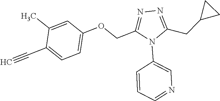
C1=C(C)C(C#C)=CC=C1OCC1=NN=C(CC2CC2)N1C1=CN=CC=C1
